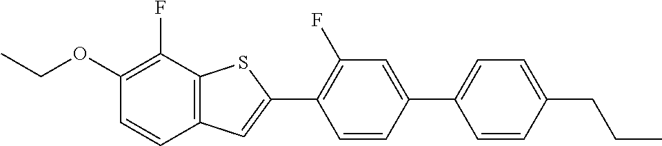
CCOC1=C(F)C2=C(C=C1)C=C(C1=C(F)C=C(C3=CC=C(CCC)C=C3)C=C1)S2
